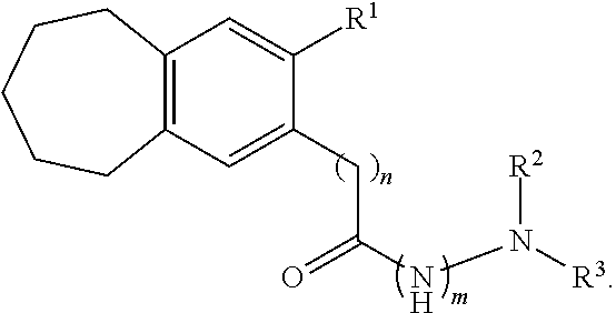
C12=C(C=C(CC(NN([R3])[R2])=O)C([R1])=C1)CCCCC2
